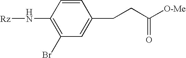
C1=CC(N[Rz])=C(Br)C=C1CCC([O-Me])=O
